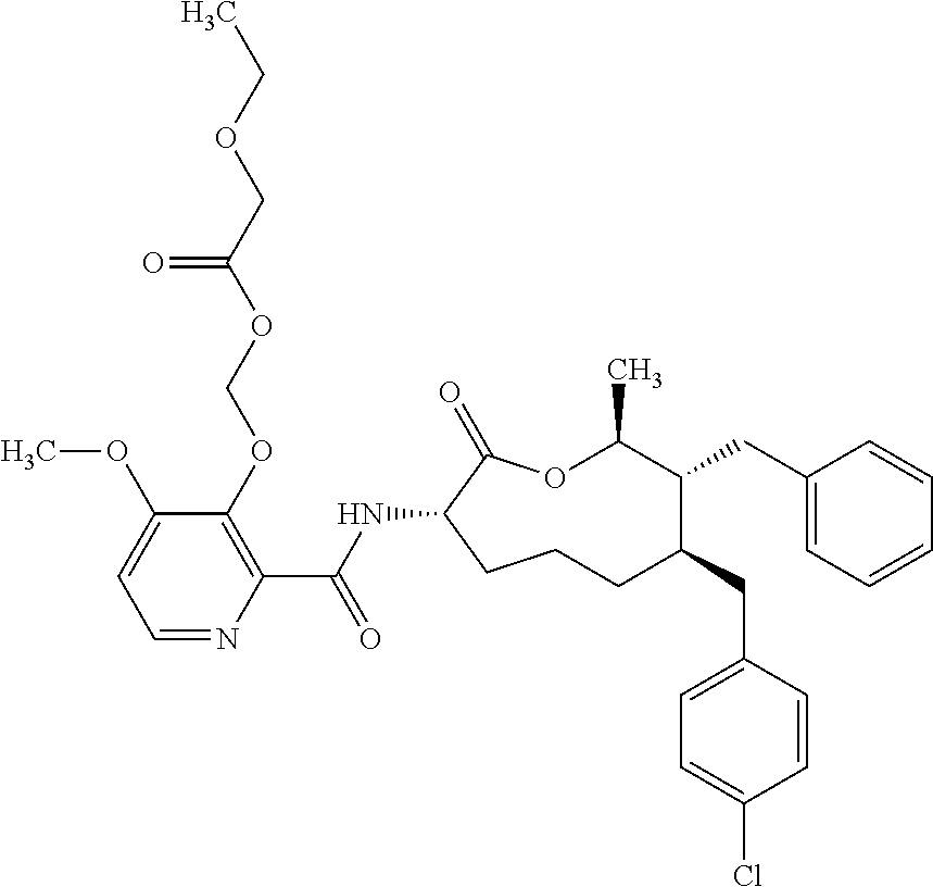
C1CC(NC(C2=C(OCOC(COCC)=O)C(OC)=CC=N2)=O)C(=O)OC(C)C(CC2=CC=CC=C2)C(CC2=CC=C(Cl)C=C2)C1
